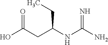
OC(=O)CC(NC(=N)N)CC
